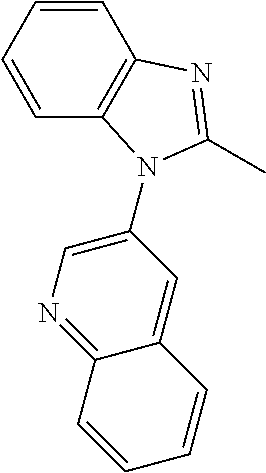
C1(N2C3=C(C=CC=C3)N=C2C)=CN=C2C(=C1)C=CC=C2
